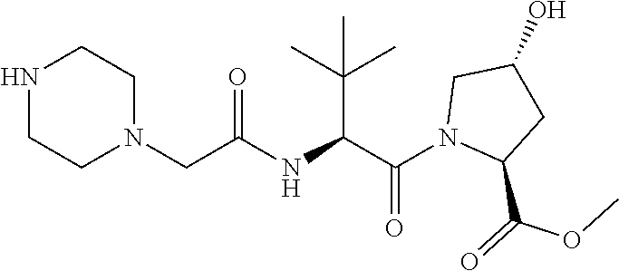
C(NC(C(C)(C)C)C(N1C(C(=O)OC)CC(O)C1)=O)(CN1CCNCC1)=O
